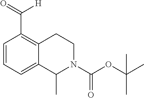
C1=CC(C(=O)[H])=C2CCN(C(=O)OC(C)(C)C)C(C)C2=C1
